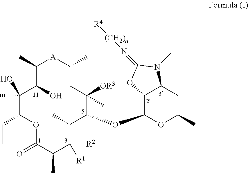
C1(C)C(O)C(C)(O)C(CC)OC(=O)C(C)C([R2])([R1])C(C)C(OC2OC(C)CC3C2OC(=N[(CH2)n][R4])N3C)C([OR3])(C)CC(C)[A]1
